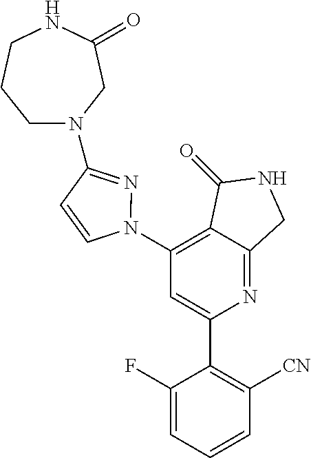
C1(N2N=C(N3CCCNC(=O)C3)C=C2)=C2C(=NC(C3=C([CN])C=CC=C3F)=C1)CNC2=O
